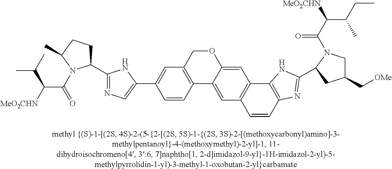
C1=C(C2=CN=C(C3CCC(C)N3C(C(C(C)C)[MeO2CHN])=O)N2)C=CC2=C1COC1=CC3=C(C=C21)C=CC1=C3NC(C2CC(C[OMe])CN2C(C([MeO2CHN])C(CC)C)=O)=N1
